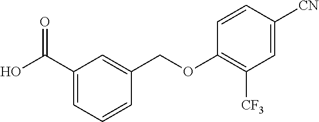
OC(C1=CC=CC(COC2=C([CF3])C=C([CN])C=C2)=C1)=O
